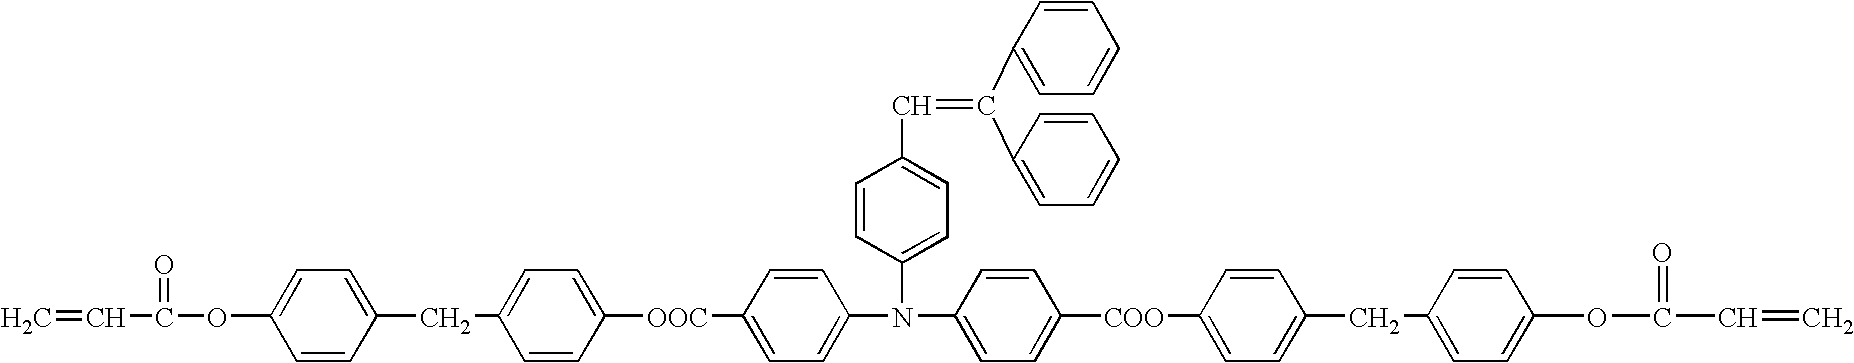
C=CC(=O)OC1=CC=C(CC2=CC=C([OOC]C3=CC=C(N(C4=CC=C(C=C(C5=CC=CC=C5)C5=CC=CC=C5)C=C4)C4=CC=C([COO]C5=CC=C(CC6=CC=C(OC(=O)C=C)C=C6)C=C5)C=C4)C=C3)C=C2)C=C1
